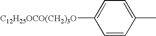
C1=CC(C)=CC=C1[C12H25OCO(CH2)3O]
